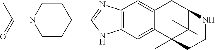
C12=C(C=C3C(=C1)CC1C(C)(C)C3(C)CCN1)NC(C1CCN(C(=O)C)CC1)=N2
